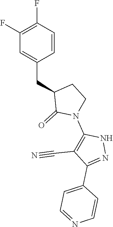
C1(F)=C(F)C=CC(CC2C(=O)N(C3=C(C#N)C(C4=CC=NC=C4)=NN3)CC2)=C1
